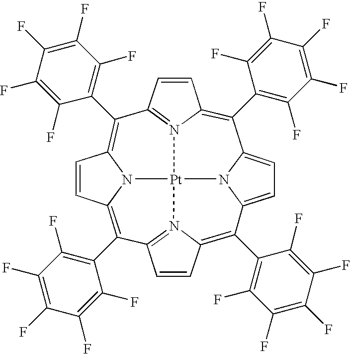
C1(C2=C(F)C(F)=C(F)C(F)=C2F)=C2N3=C(C(C4=C(F)C(F)=C(F)C(F)=C4F)=C4N5C(=C(C6=C(F)C(F)=C(F)C(F)=C6F)C6=N7C(=C(C8=C(F)C(F)=C(F)C(F)=C8F)C8=CC=C1N8[Pt]753)C=C6)C=C4)C=C2
